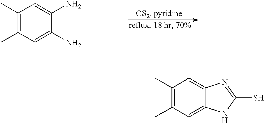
C1(C)=C(C)C=C(N)C(N)=C1.C1(C)=C(C)C=C2C(=C1)N=C(S)N2
